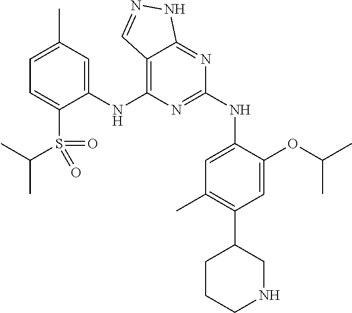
C1(NC2=C3C(=NC(NC4=CC(C)=C(C5CCCNC5)C=C4OC(C)C)=N2)NN=C3)=CC(C)=CC=C1S(C(C)C)(=O)=O
